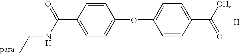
C1=CC(C(NCC)=O)=CC=C1OC1=CC=C(C([OH])=O)C=C1.[H]
